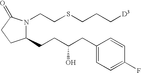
C1(CCC(CC2=CC=C(F)C=C2)O)N(CCSCCC[D3])C(=O)CC1
